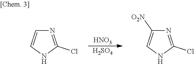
[HNO3].[H2SO4].N1=C(Cl)NC=C1.N1=C(Cl)NC=C1[O2N]
